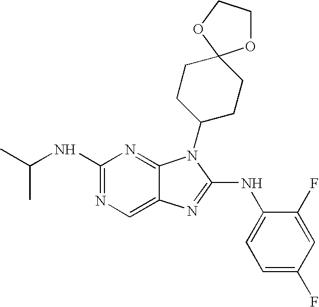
N1=C(NC(C)C)N=C2C(=C1)N=C(NC1=CC=C(F)C=C1F)N2C1CCC2(CC1)OCCO2
